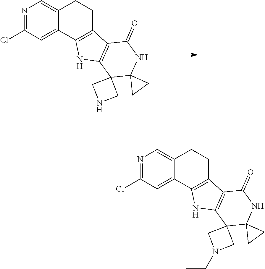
N1=C(Cl)C=C2C(=C1)CCC1=C2NC2=C1C(=O)NC1(C23CNC3)CC1.N1=C(Cl)C=C2C(=C1)CCC1=C2NC2=C1C(=O)NC1(C23CN(CC)C3)CC1
